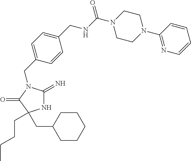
N1C(=N)N(CC2=CC=C(CNC(N3CCN(C4=NC=CC=C4)CC3)=O)C=C2)C(=O)C1(CCCC)CC1CCCCC1
